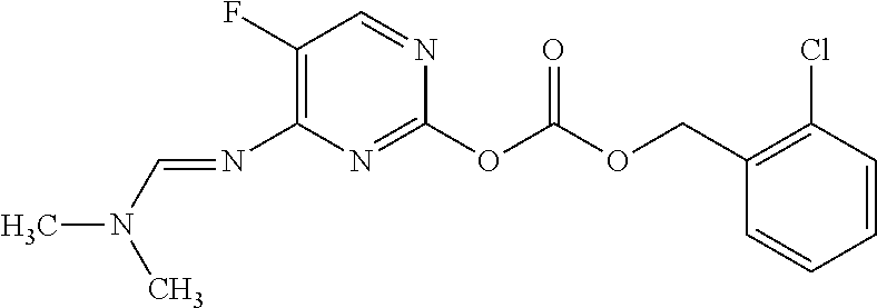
C1(F)=C(N=CN(C)C)N=C(OC(OCC2=C(Cl)C=CC=C2)=O)N=C1
